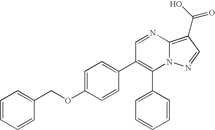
C1(C2=CC=CC=C2)=C(C2=CC=C(OCC3=CC=CC=C3)C=C2)C=NC2=C(C(O)=O)C=NN12
